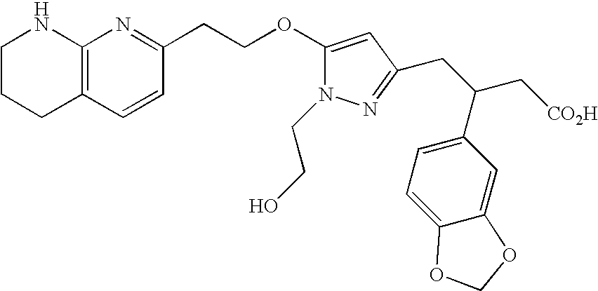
C1CCC2=C(N1)N=C(CCOC1=CC(CC(C[CO2H])C3=CC=C4C(=C3)OCO4)=NN1CCO)C=C2
